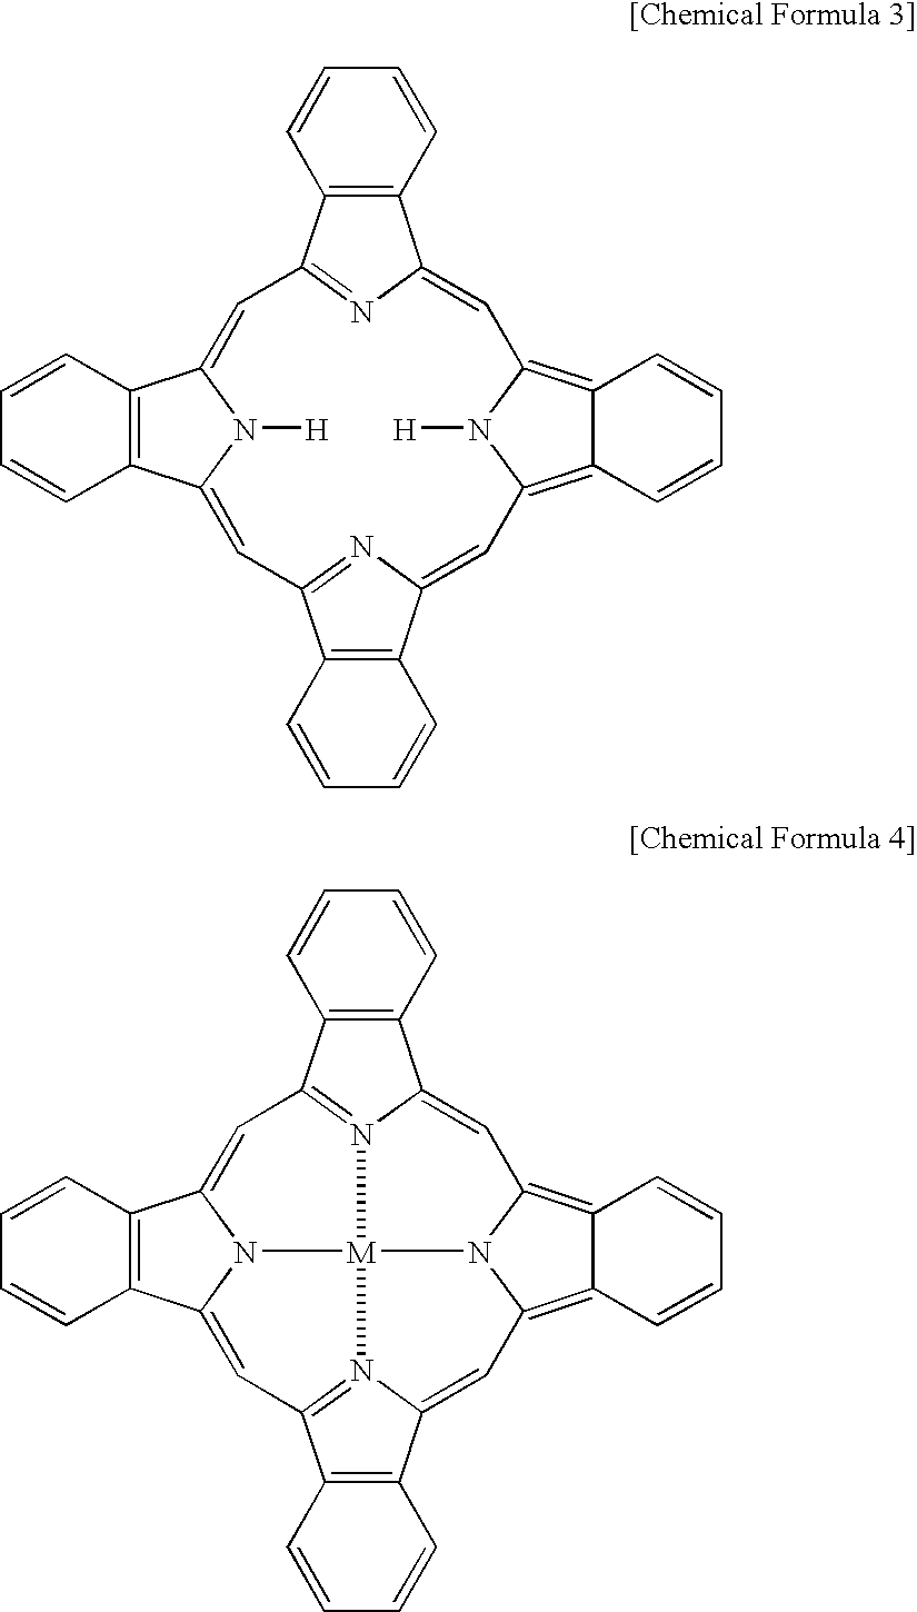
C12=C(C=CC=C1)C1=CC3=C4C(=C(N3[H])C=C3C5=C(C=CC=C5)C(=N3)C=C3C5=C(C=CC=C5)C(=CC2=N1)N3[H])C=CC=C4.C12=C(C=CC=C1)C1=CC3=C4C(=C5N3[M]36N7=C(C8=C(C=CC=C8)C7=C5)C=C5C7=C(C=CC=C7)C(=CC2=N13)N5C6)C=CC=C4
